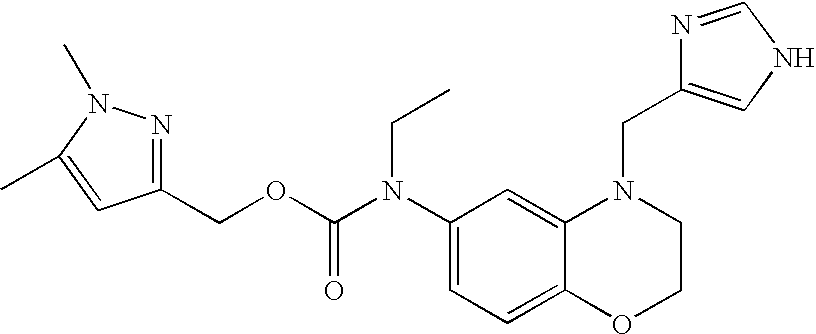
C1(N(C(OCC2=NN(C)C(C)=C2)=O)CC)=CC=C2C(=C1)N(CC1=CNC=N1)CCO2
